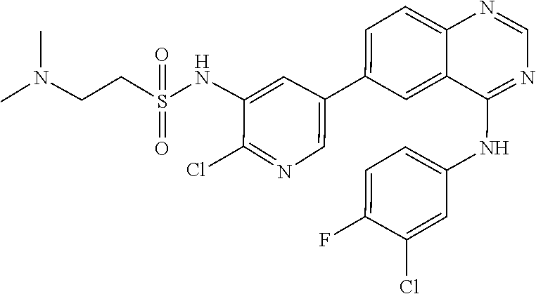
N(CCS(NC1=CC(C2=CC=C3N=CN=C(NC4=CC=C(F)C(Cl)=C4)C3=C2)=CN=C1Cl)(=O)=O)(C)C
